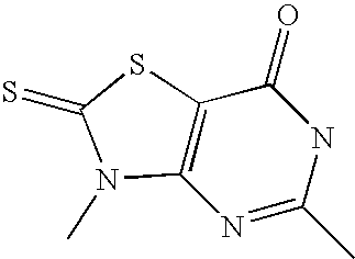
C12=C(N=C(C)NC1=O)N(C)C(=S)S2
